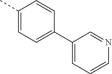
C1(C)=CC=C(C2=CC=CN=C2)C=C1
